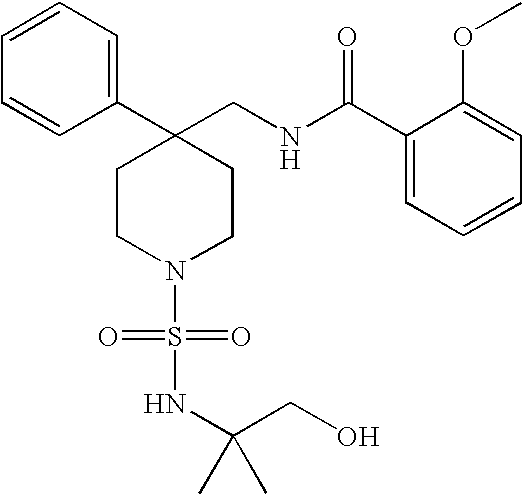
C1(CNC(C2=CC=CC=C2OC)=O)(C2=CC=CC=C2)CCN(S(=O)(=O)NC(C)(CO)C)CC1
